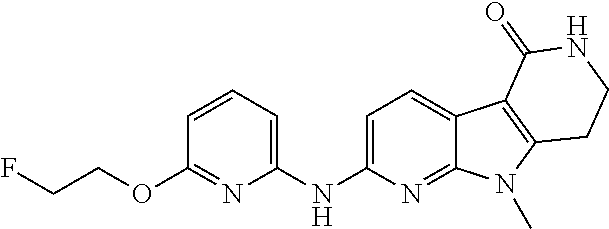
C1=CC=C(NC2=CC=C3C(=N2)N(C)C2=C3C(=O)NCC2)N=C1OCCF
